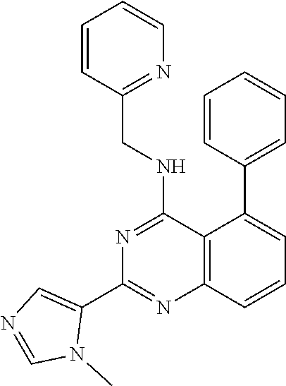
C1=CC(CNC2=NC(C3=CN=CN3C)=NC3=C2C(C2=CC=CC=C2)=CC=C3)=NC=C1
